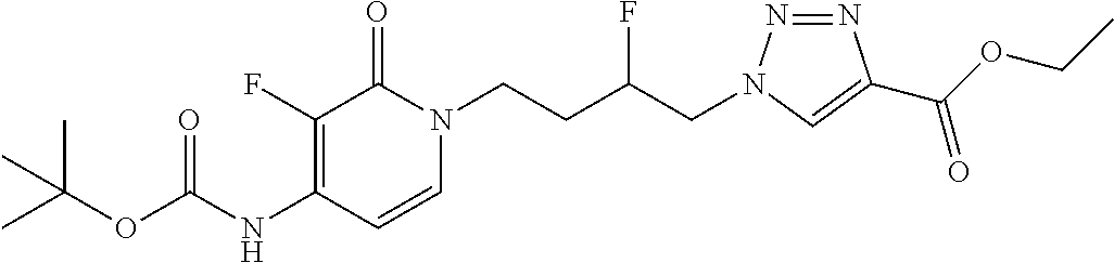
N(C1=C(F)C(=O)N(CCC(CN2N=NC(C(OCC)=O)=C2)F)C=C1)C(=O)OC(C)(C)C
